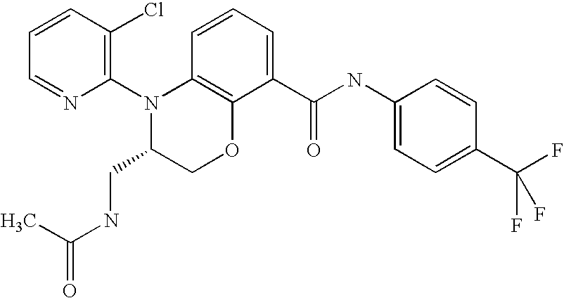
C1(N2C(CNC(=O)C)COC3=C2C=CC=C3C(NC2=CC=C(C(F)(F)F)C=C2)=O)=C(Cl)C=CC=N1
